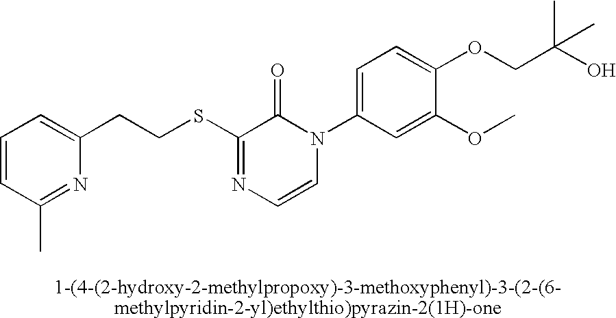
C1(CCSC2=NC=CN(C3=CC=C(OCC(O)(C)C)C(OC)=C3)C2=O)=CC=CC(C)=N1
